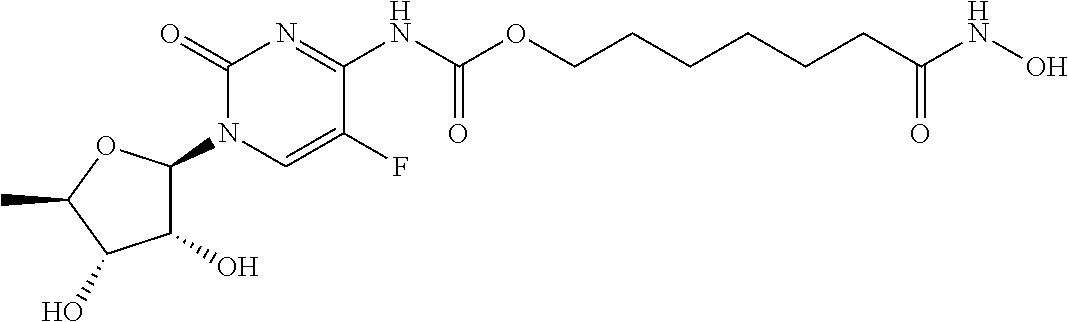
C1(=O)N(C2C(O)C(O)C(C)O2)C=C(F)C(NC(OCCCCCCC(NO)=O)=O)=N1
